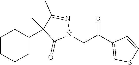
C1(C(=O)CN2N=C(C)C(C)(C3CCCCC3)C2=O)=CSC=C1
